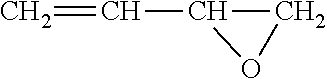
C=CC1CO1
